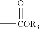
O=[COR3]C
